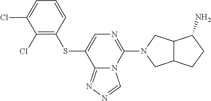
C1=C(SC2=C(Cl)C(Cl)=CC=C2)C2=NN=CN2C(N2CC3C(C2)C(N)CC3)=N1
